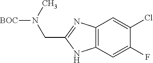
C12=C(C=C(F)C(Cl)=C1)NC(CN([BOC])C)=N2
